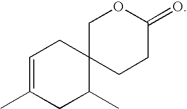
C1=C(C)CC(C)C2(C1)COC(=O)CC2
